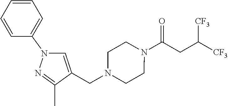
N1(C(CC([CF3])[CF3])=O)CCN(CC2=CN(C3=CC=CC=C3)N=C2C)CC1
